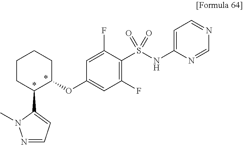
C1(S(NC2=CC=NC=N2)(=O)=O)=C(F)C=C(OC2CCCCC2C2=CC=NN2C)C=C1F
